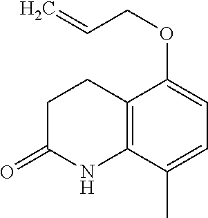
C12=C(C(C)=CC=C1OCC=C)NC(=O)CC2
